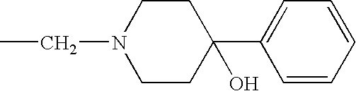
CCN1CCC(C2=CC=CC=C2)(O)CC1
